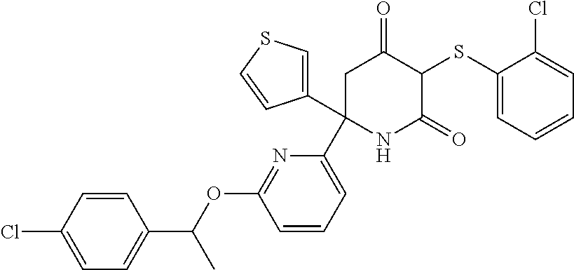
C1(SC2C(=O)CC(C3=CC=CC(OC(C4=CC=C(Cl)C=C4)C)=N3)(C3=CSC=C3)NC2=O)=CC=CC=C1Cl
